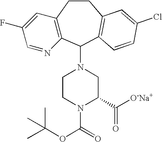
C12=C(C(N3CCN(C(=O)OC(C)(C)C)C(C([O-Na+])=O)C3)C3=C(CC1)C=C(Cl)C=C3)N=CC(F)=C2
